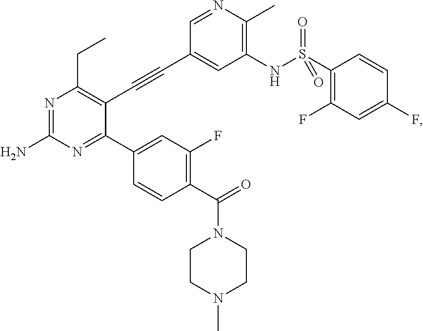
N1=C(N)N=C(C2=CC(F)=C(C(N3CCN(C)CC3)=O)C=C2)C(C#CC2=CC(NS(=O)(=O)C3=C(F)C=C(F)C=C3)=C(C)N=C2)=C1CC
